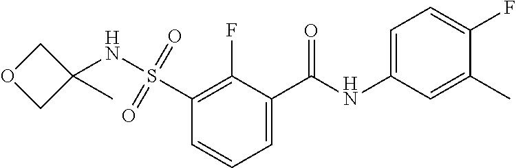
C1=CC=C(C(NC2=CC=C(F)C(C)=C2)=O)C(F)=C1S(=O)(=O)NC1(C)COC1
